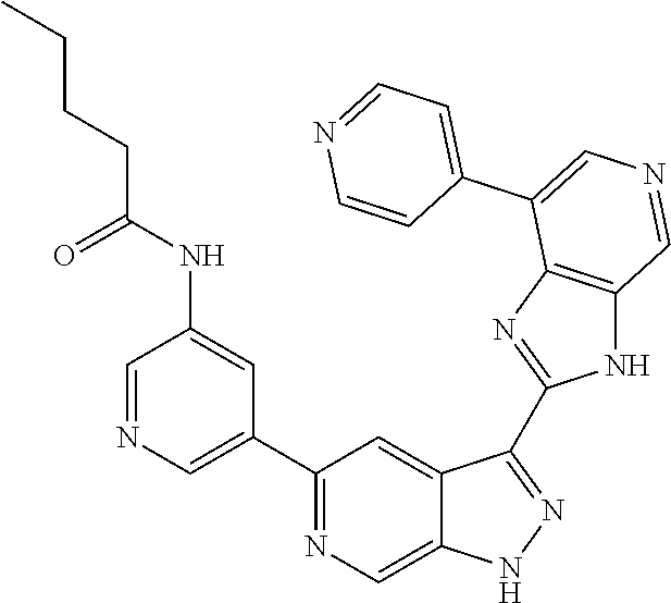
C1(C2=CN=CC(NC(CCCC)=O)=C2)=NC=C2C(=C1)C(C1=NC3=C(N1)C=NC=C3C1=CC=NC=C1)=NN2
